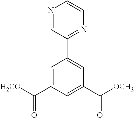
C1=C(C([H2CO])=O)C=C(C([OCH3])=O)C=C1C1=NC=CN=C1
